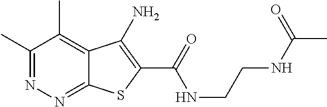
C1(C)=NN=C2C(=C1C)C(N)=C(C(=O)NCCNC(C)=O)S2
